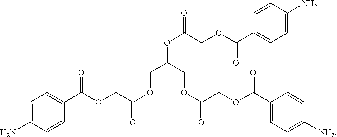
C1=C(N)C=CC(C(OCC(OCC(OC(=O)COC(C2=CC=C(N)C=C2)=O)COC(=O)COC(C2=CC=C([NH2])C=C2)=O)=O)=O)=C1
